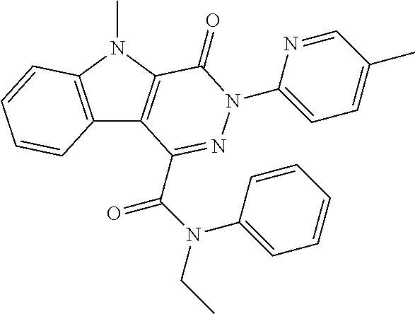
C12=C(N(C)C3=C1C(C(N(C1=CC=CC=C1)CC)=O)=NN(C1=CC=C(C)C=N1)C3=O)C=CC=C2
